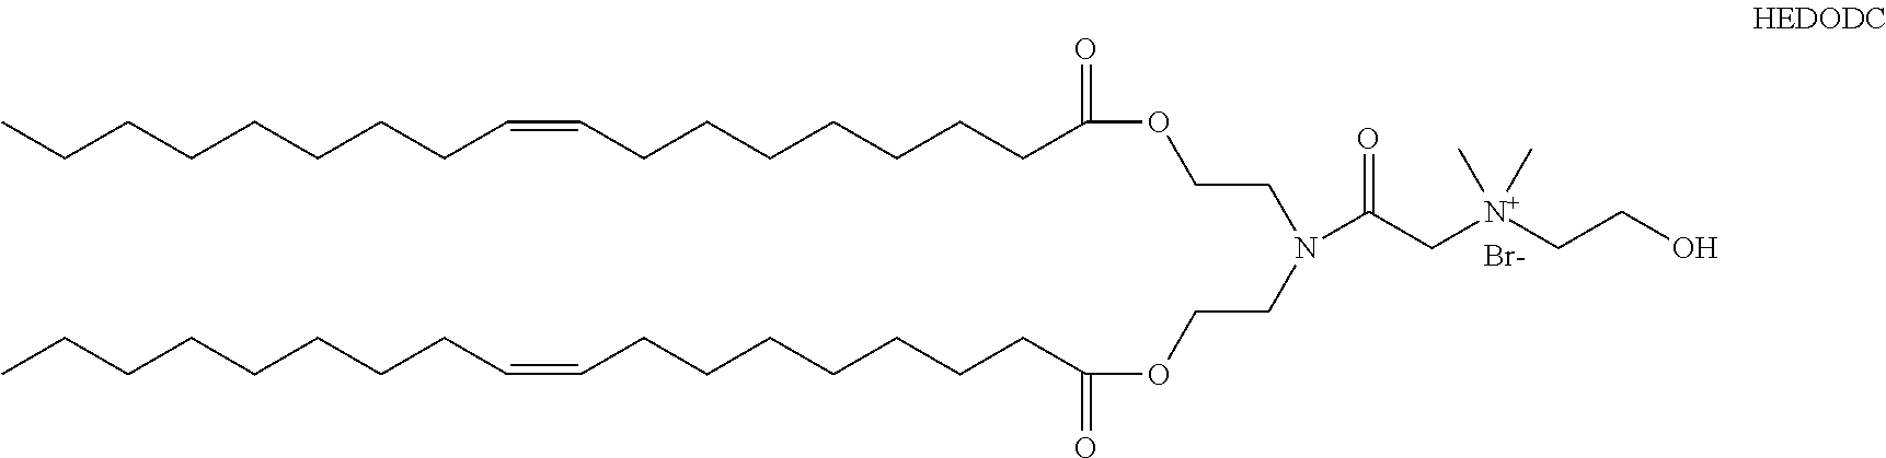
C(CCCCCCC=CCCCCCCCC(OCCN(CCOC(CCCCCCCC=CCCCCCCCC)=O)C(=O)C[N+](CCO)(C)C)=O)C.[Br-]
